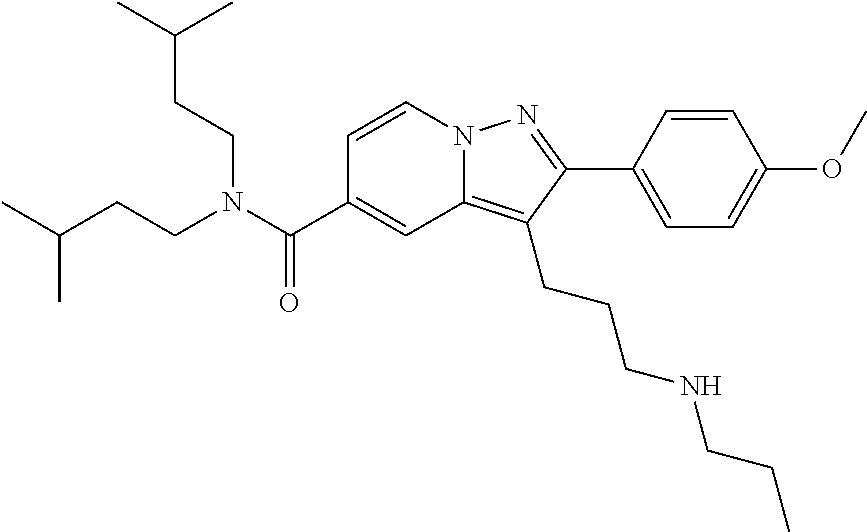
C1=CN2C(=C(CCCNCCC)C(C3=CC=C(OC)C=C3)=N2)C=C1C(N(CCC(C)C)CCC(C)C)=O
